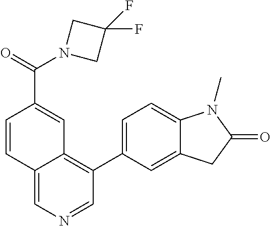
C1=CC2=CN=CC(C3=CC=C4C(=C3)CC(=O)N4C)=C2C=C1C(=O)N1CC(F)(F)C1
